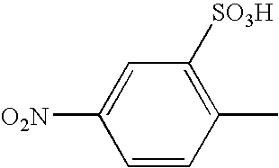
C1=C([O2N])C=CC(C)=C1[SO3H]
